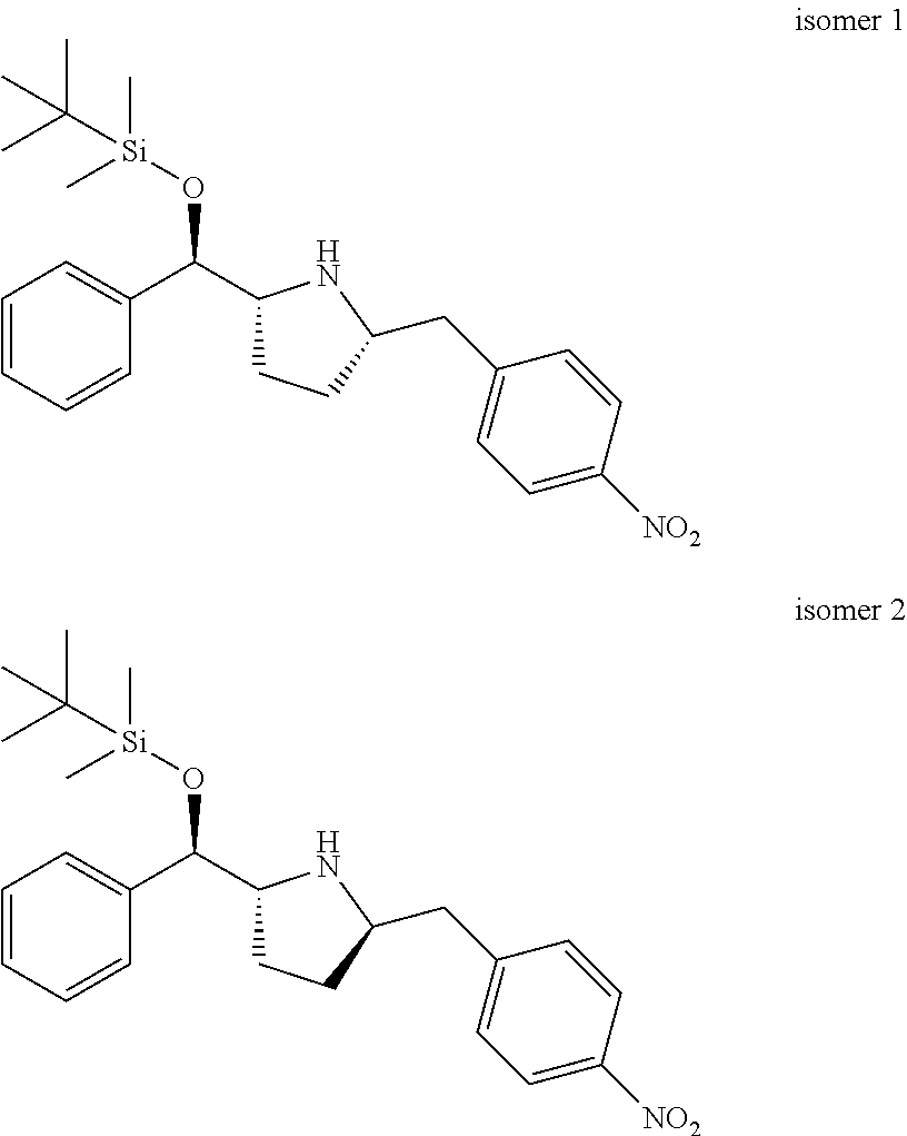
C1=CC=CC(C(C2CCC(CC3=CC=C([NO2])C=C3)N2)O[Si](C)(C)C(C)(C)C)=C1.C1=CC=CC(C(C2CCC(CC3=CC=C([NO2])C=C3)N2)O[Si](C)(C)C(C)(C)C)=C1
